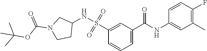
C1=C(C(NC2=CC(C)=C(F)C=C2)=O)C=C(S(=O)(=O)NC2CN(C(OC(C)(C)C)=O)CC2)C=C1
